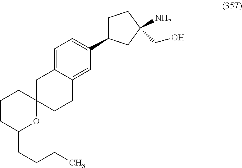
C1C2(CCC3=CC(C4CCC(N)(CO)C4)=CC=C13)CCCC(CCCC)O2
